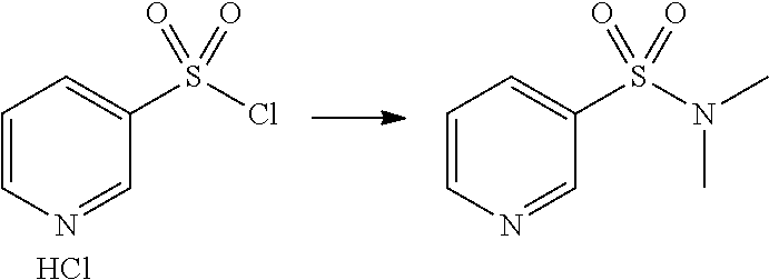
C1=CN=CC(S(Cl)(=O)=O)=C1.Cl.C1=CN=CC(S(N(C)C)(=O)=O)=C1
